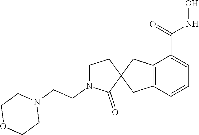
C12=C(C=CC=C1C(=O)NO)CC1(C2)CCN(CCN2CCOCC2)C1=O
